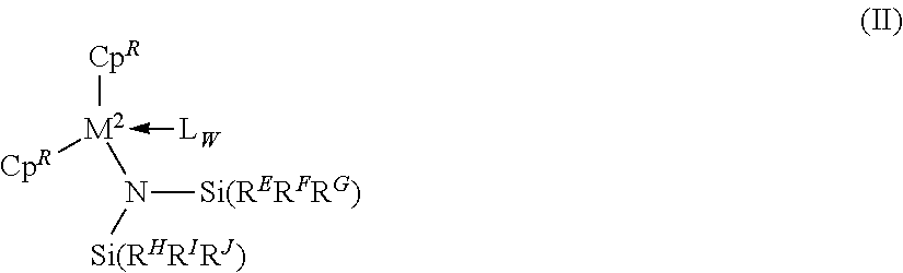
[CpR][M2]([CpR])(N([Si(RHRIRJ)])[Si(RERFRG)])-[LW]
